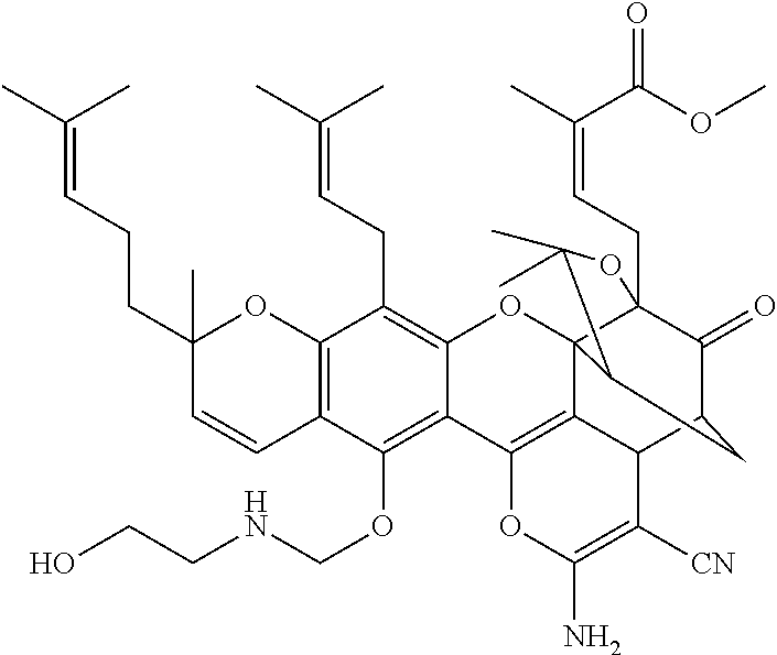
C12=C(C=CC(CCC=C(C)C)(C)O1)C(OCNCCO)=C1C(=C2CC=C(C)C)OC23C4(CC=C(C)C(OC)=O)C(=O)C(CC2C(C)(C)O4)C2C3=C1OC(N)=C2[CN]
